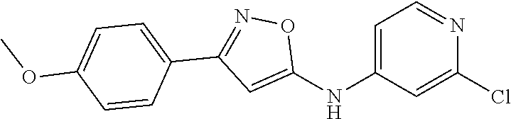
C1=C(NC2=CC(C3=CC=C(OC)C=C3)=NO2)C=C(Cl)N=C1
